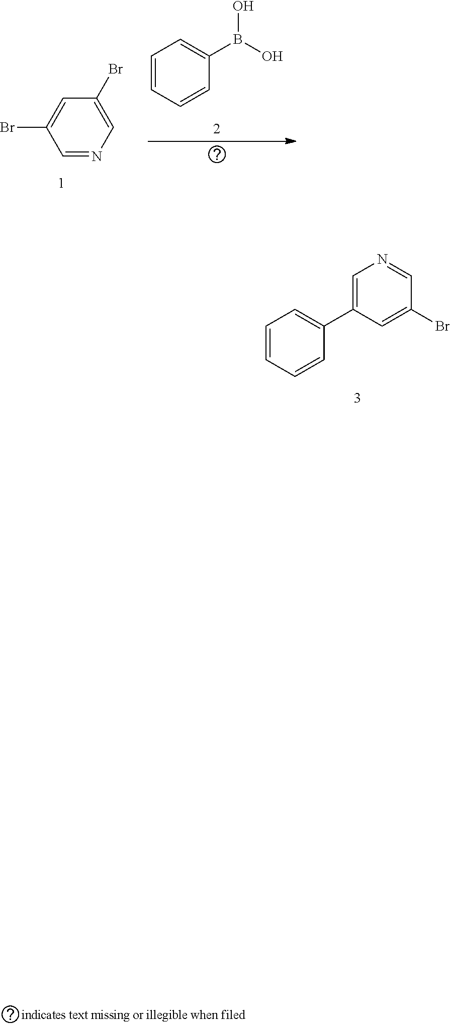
C1=NC=C(Br)C=C1Br.C1=CC=CC(B(O)O)=C1.C1=CC=CC(C2=CN=CC(Br)=C2)=C1
